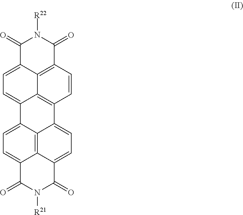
C1(=O)C2=C3C(=CC=C4C3=C(C=C2)C2=CC=C3C5=C2C4=CC=C5C(=O)N([R21])C3=O)C(=O)N1[R22]
